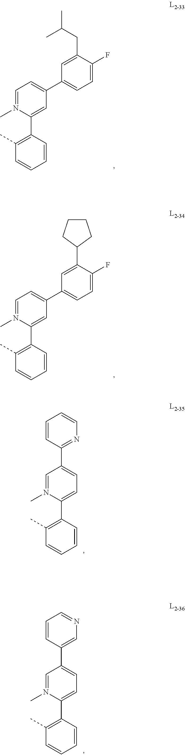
C1=C(C2=CC=C(F)C(CC(C)C)=C2)C=C(C2=C(C)C=CC=C2)N(C)=C1.C1=C(C2=CC=C(F)C(C3CCCC3)=C2)C=C(C2=C(C)C=CC=C2)N(C)=C1.C1(C2=NC=CC=C2)=CC=C(C2=C(C)C=CC=C2)N(C)=C1.C1(C2=CN=CC=C2)=CC=C(C2=C(C)C=CC=C2)N(C)=C1
